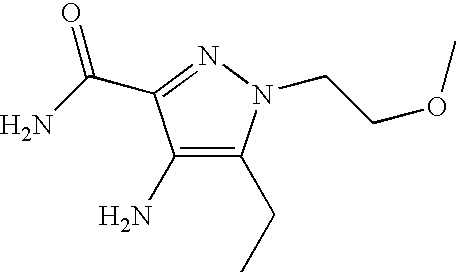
C1(N)=C(CC)N(CCOC)N=C1C(N)=O
